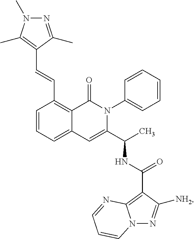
C1=CC=C2C(=C1C=CC1=C(C)N(C)N=C1C)C(=O)N(C1=CC=CC=C1)C(C(C)NC(=O)C1=C3N(N=C1[NH2])C=CC=N3)=C2
